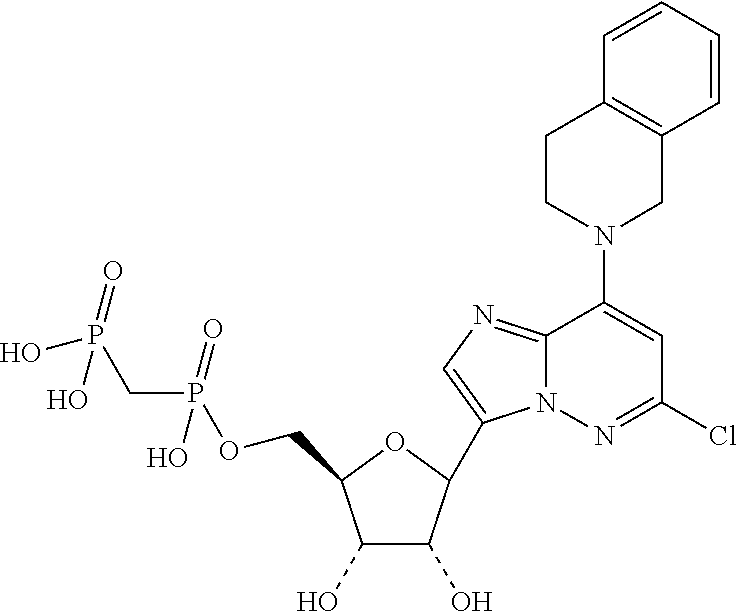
C1(O)C(O)C(C2=CN=C3N2N=C(Cl)C=C3N2CC3=C(CC2)C=CC=C3)OC1COP(CP(O)(=O)O)(=O)O
